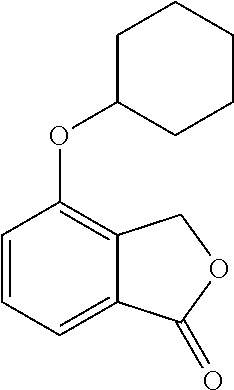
C1=CC=C2C(=C1OC1CCCCC1)COC2=O
